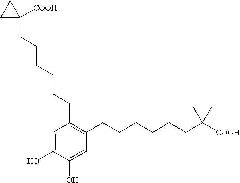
C1(O)=CC(CCCCCCC2([COOH])CC2)=C(CCCCCCC(C)(C)[COOH])C=C1O
